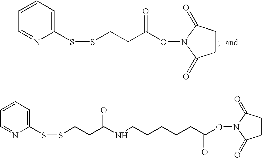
C1=CC=C(SSCCC(ON2C(=O)CCC2=O)=O)N=C1.C1=CC=C(SSCCC(NCCCCCC(ON2C(=O)CCC2=O)=O)=O)N=C1
